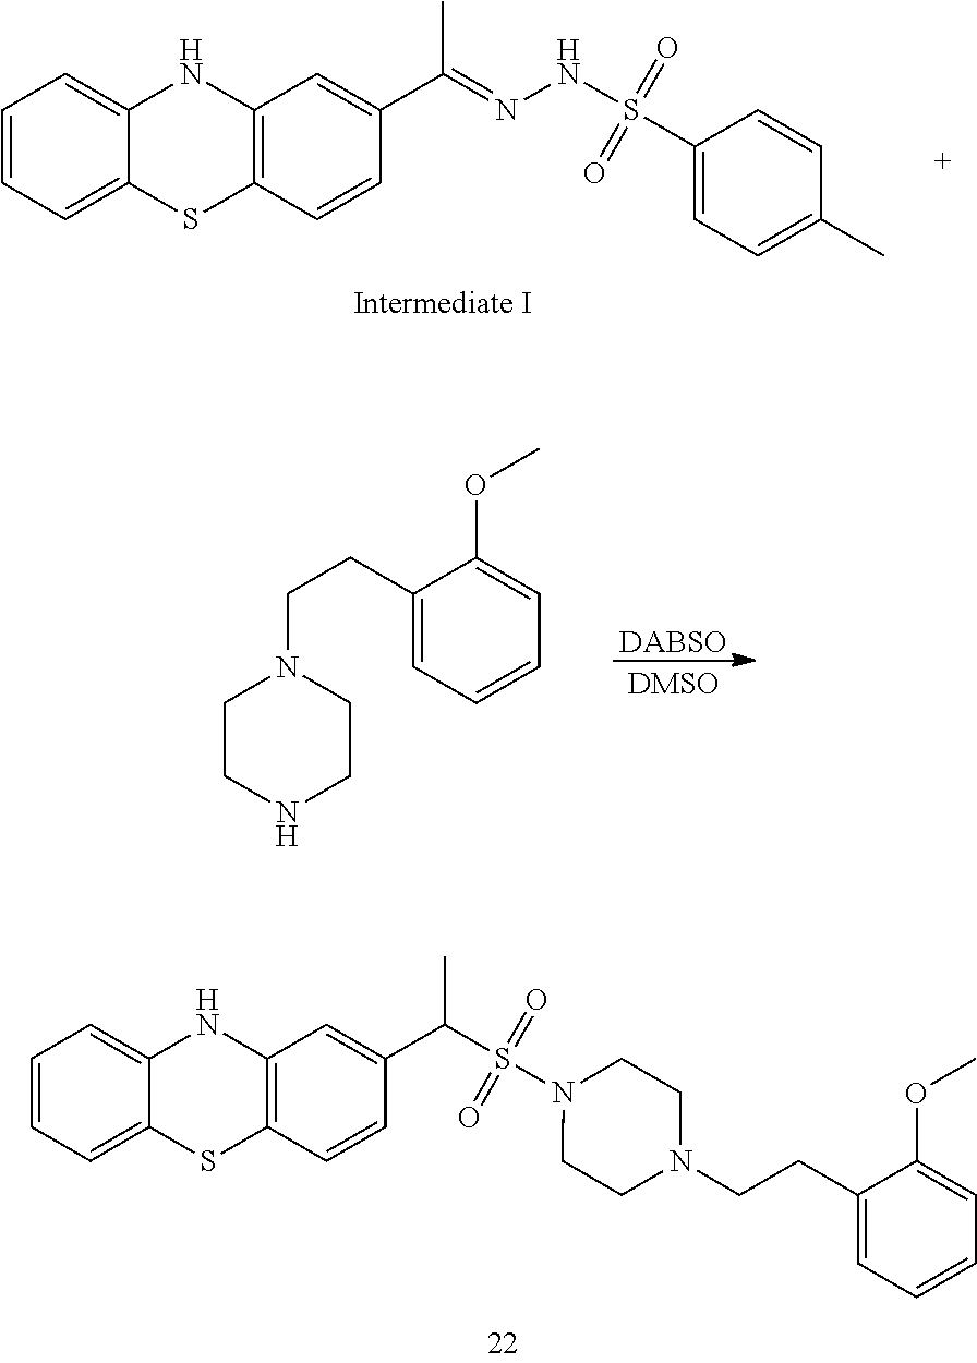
C1=CC=C2C(=C1)NC1=C(S2)C=CC(C(=NNS(=O)(=O)C2=CC=C(C)C=C2)C)=C1.N1(CCC2=CC=CC=C2OC)CCNCC1.[DABSO].C1=CC=C2C(=C1)NC1=C(S2)C=CC(C(C)S(=O)(=O)N2CCN(CCC3=CC=CC=C3OC)CC2)=C1
